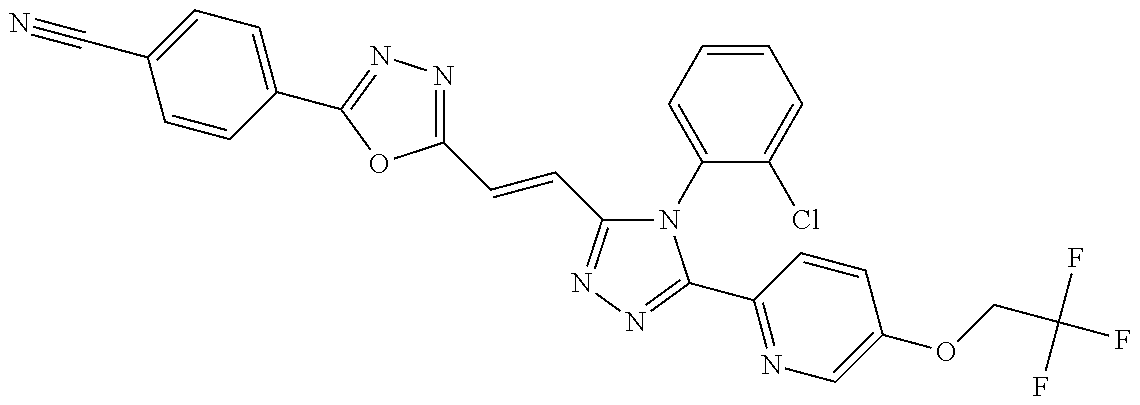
C1=CC(C2=NN=C(C=CC3=NN=C(C4=NC=C(OCC(F)(F)F)C=C4)N3C3=CC=CC=C3Cl)O2)=CC=C1C#N
